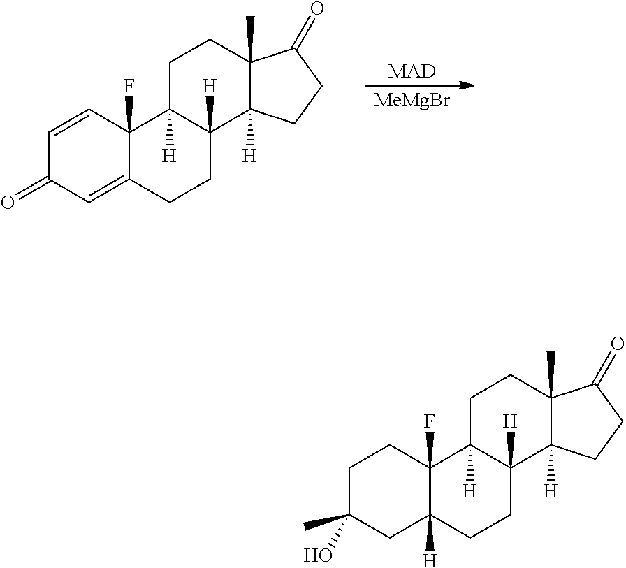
C12=CC(=O)C=CC1(F)C1([H])C([H])(CC2)C2([H])C(C)(CC1)C(=O)CC2.[MAD].[MeMgBr].C12([H])C(F)(CCC(C)(O)C1)C1([H])C([H])(CC2)C2([H])C(C)(CC1)C(=O)CC2
